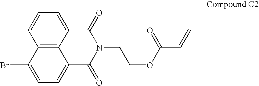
C12=C3C(=CC=C1)C(=O)N(CCOC(C=C)=O)C(=O)C3=CC=C2Br
